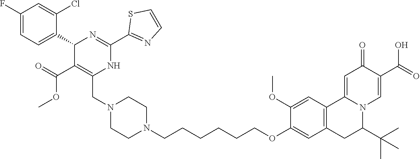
N1(CC2=C(C(=O)OC)C(C3=CC=C(F)C=C3Cl)N=C(C3=NC=CS3)N2)CCN(CCCCCCOC2=CC3=C(C=C2OC)C2=CC(=O)C(C(O)=O)=CN2C(C(C)(C)C)C3)CC1
